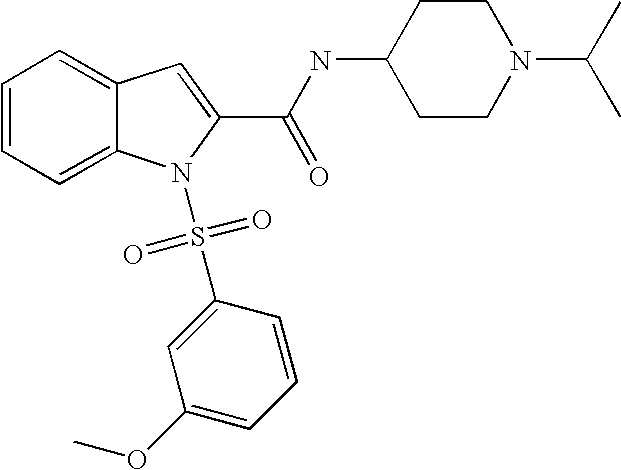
C1=CC=C2C(=C1)C=C(C(NC1CCN(C(C)C)CC1)=O)N2S(=O)(=O)C1=CC(OC)=CC=C1
